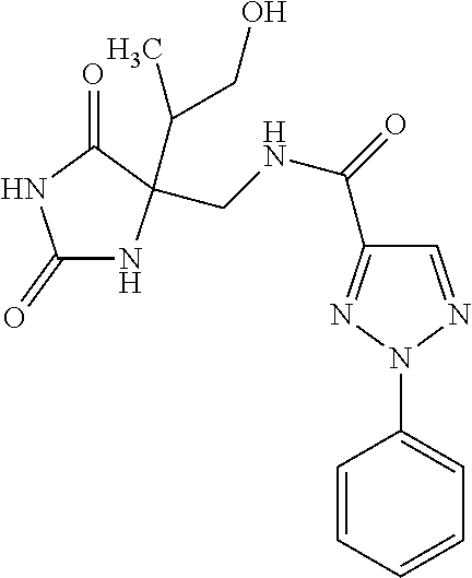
C1(=O)NC(C(C)CO)(CNC(=O)C2=NN(C3=CC=CC=C3)N=C2)C(=O)N1
